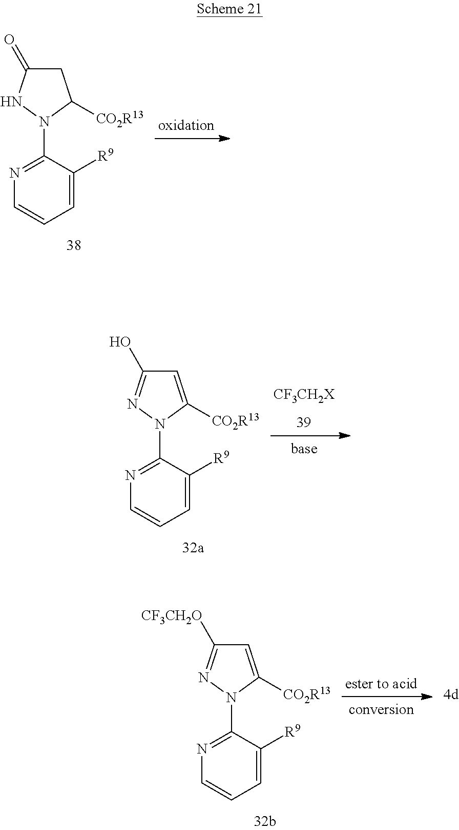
C1C(=O)NN(C2=NC=CC=C2[R9])C1[CO2R13].C1=C([CO2R13])N(C2=NC=CC=C2[R9])N=C1O.[CF3CH2X].C1=C([CO2R13])N(C2=NC=CC=C2[R9])N=C1[CF3CH2O]
